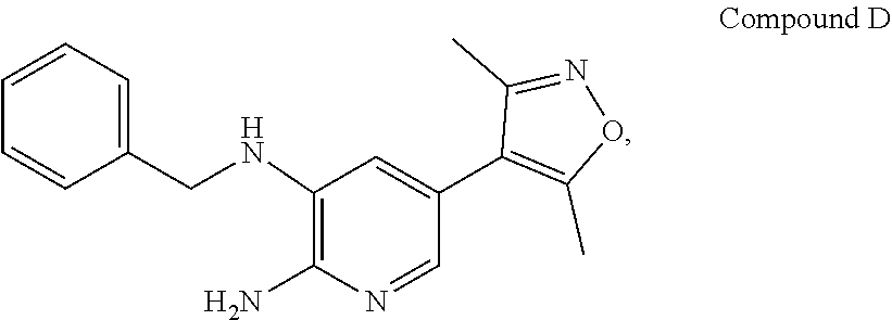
C1=C(C2=C(C)ON=C2C)C=NC(N)=C1NCC1=CC=CC=C1
